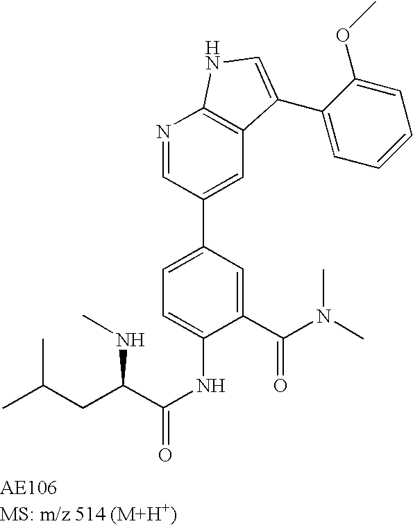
N1=CC(C2=CC=C(NC(C(NC)CC(C)C)=O)C(C(N(C)C)=O)=C2)=CC2=C1NC=C2C1=CC=CC=C1OC
